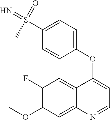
C1(F)=C(OC)C=C2C(=C1)C(OC1=CC=C(S(=N)(C)=O)C=C1)=CC=N2
